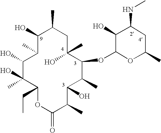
C1(O)C(C)C(O)C(O)(C)C(CC)OC(=O)C(C)C(O)C(C)C(OC2OC(C)CC(NC)C2O)C(C)(O)CC1C
